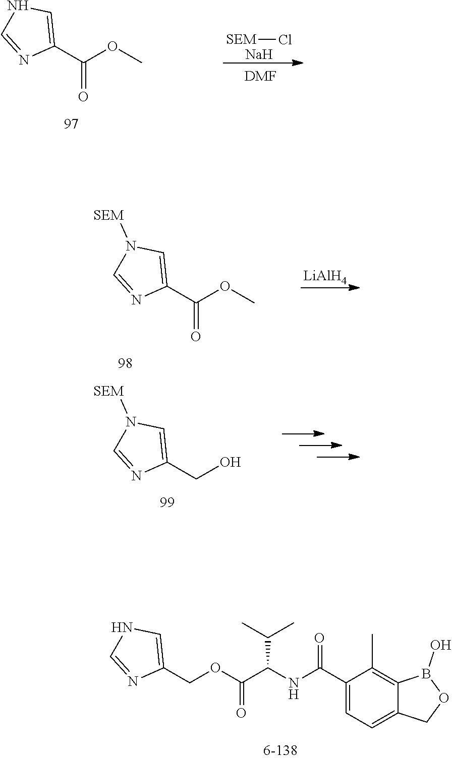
C1(C(OC)=O)=CN([SEM])C=N1.[LiAlH4].[SEM]Cl.[Na].C1(C(OC)=O)=CNC=N1.[DMF].C1(COC(C(NC(C2=CC=C3C(=C2C)B(O)OC3)=O)C(C)C)=O)=CNC=N1.C1(CO)=CN([SEM])C=N1
